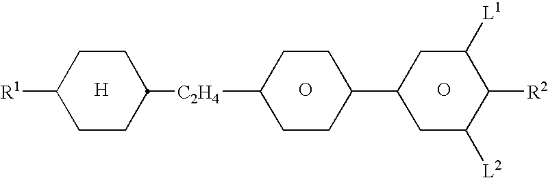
[H].O.C1([R1])CCC([C2H4]C2CCC(C3CC([L2])C([R2])C([L1])C3)CC2)CC1.O
